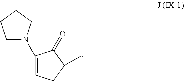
C1N(C2=CCC(C)C2=O)CCC1
